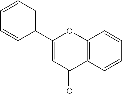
C12=C(C=CC=C1)C(=O)C=C(C1=CC=CC=C1)O2
